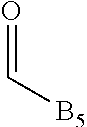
O=C[B5]
